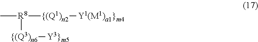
[R8]([{(Q1)n2][Y1(M1)a1}m4])(C)[{(Q3)n6][Y3}m5]
